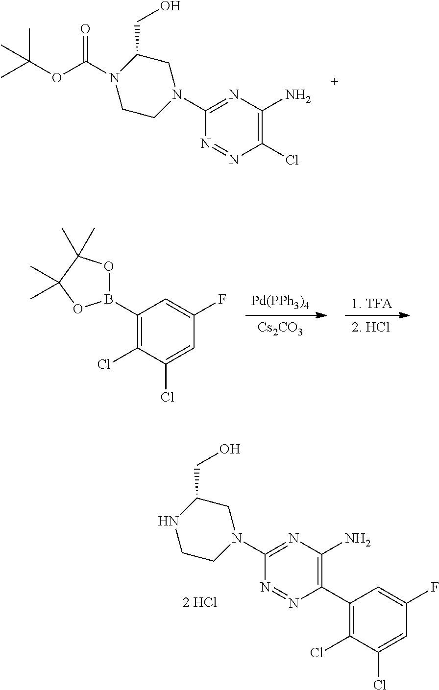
N1=NC(Cl)=C(N)N=C1N1CC(CO)N(C(OC(C)(C)C)=O)CC1.[Pd(PPh3)4].[Cs2CO3].[1. TFA].[2. HCl].C1(B2OC(C)(C)C(C)(C)O2)=C(Cl)C(Cl)=CC(F)=C1.N1=NC(C2=C(Cl)C(Cl)=CC(F)=C2)=C(N)N=C1N1CC(CO)NCC1
